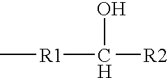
C[R1]C([R2])O
